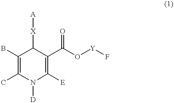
C1(B)=C(C)N([D])C([E])=C(C(O[Y]F)=O)C1[X][A]
